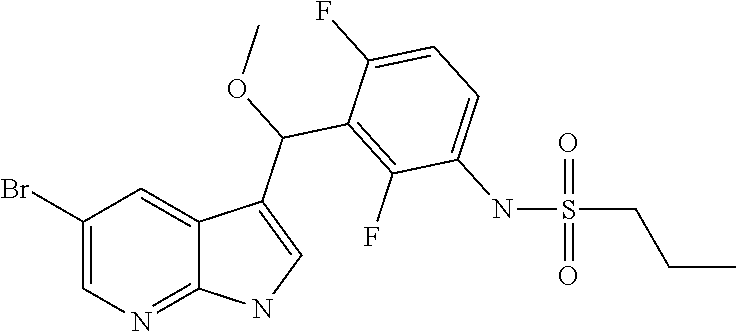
C1(Br)=CN=C2C(=C1)C(C(OC)C1=C(F)C(NS(=O)(=O)CCC)=CC=C1F)=CN2
